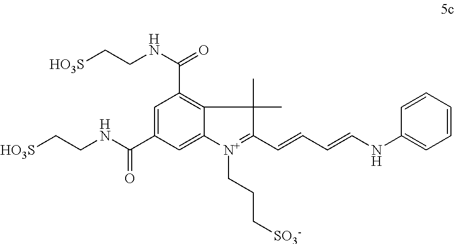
C1=C(C(NCC[HO3S])=O)C=C2C(=C1C(NCC[HO3S])=O)C(C)(C)C(C=CC=CNC1=CC=CC=C1)=[N+]2CCC[SO3-]
